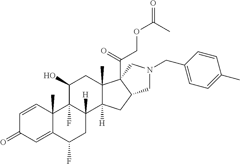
C1=CC2(C)C(=CC1=O)C(F)CC1([H])C2(F)C(O)CC2(C)C1([H])CC1C2(C(=O)COC(=O)C)CN(CC2=CC=C(C)C=C2)C1
